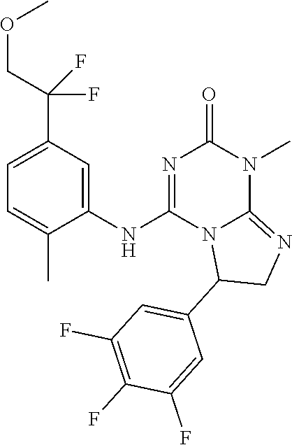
C1=C(C(COC)(F)F)C=C(NC2=NC(=O)N(C)C3=NCC(C4=CC(F)=C(F)C(F)=C4)N23)C(C)=C1
